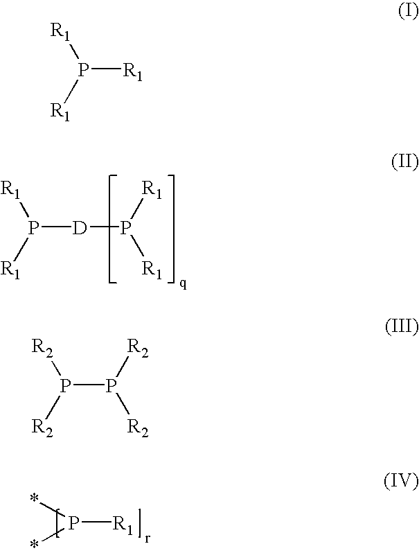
P([R1])(*)*.P([D]P([R1])[R1])([R1])[R1].P([R1])([R1])[R1].P([R2])([R2])P([R2])[R2]
